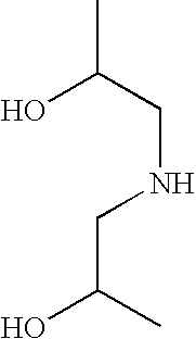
C(C(C)O)NCC(C)O
